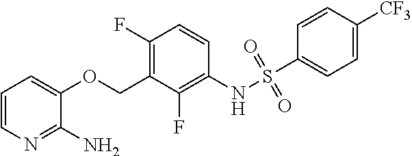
C1(F)=C(COC2=CC=CN=C2N)C(F)=C(NS(C2=CC=C([CF3])C=C2)(=O)=O)C=C1
